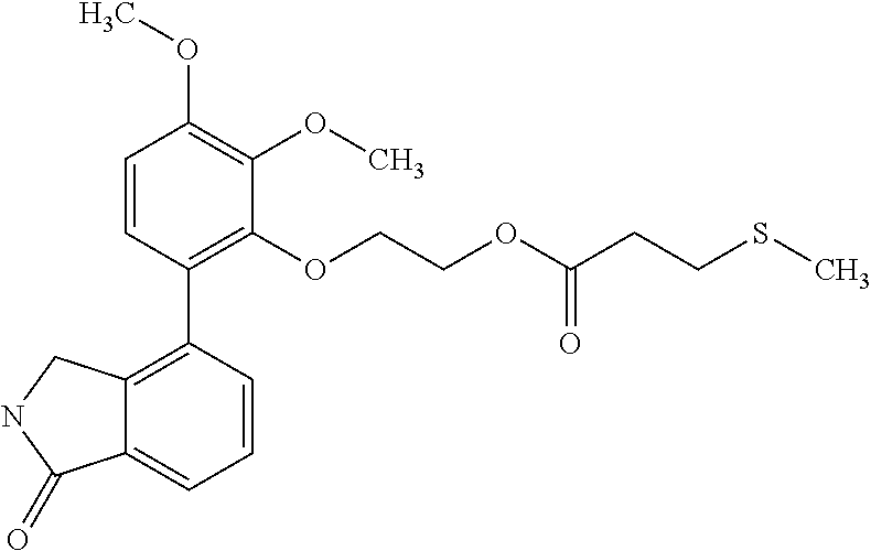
C1=CC(C2=C3C(=CC=C2)C(=O)NC3)=C(OCCOC(CCSC)=O)C(OC)=C1OC
